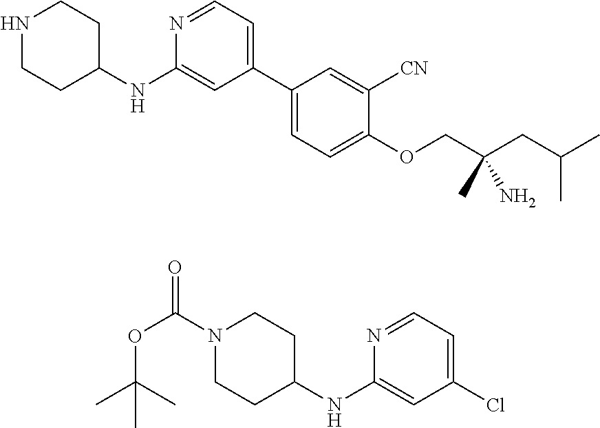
CC(CC(COC1=CC=C(C2=CC=NC(NC3CCNCC3)=C2)C=C1[CN])(N)C)C.N1=CC=C(Cl)C=C1NC1CCN(C(OC(C)(C)C)=O)CC1
